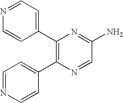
C1(C2=C(C3=CC=NC=C3)N=CC(N)=N2)=CC=NC=C1
